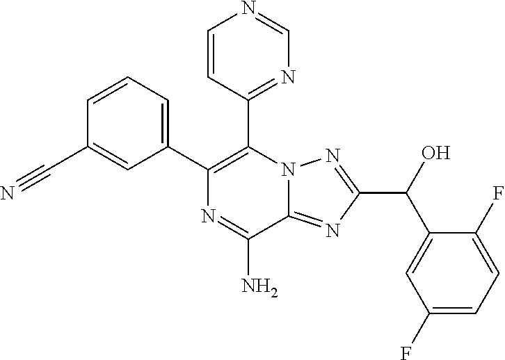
C1=CC(C#N)=CC(C2=C(C3=NC=NC=C3)N3C(=NC(C(O)C4=CC(F)=CC=C4F)=N3)C(N)=N2)=C1
